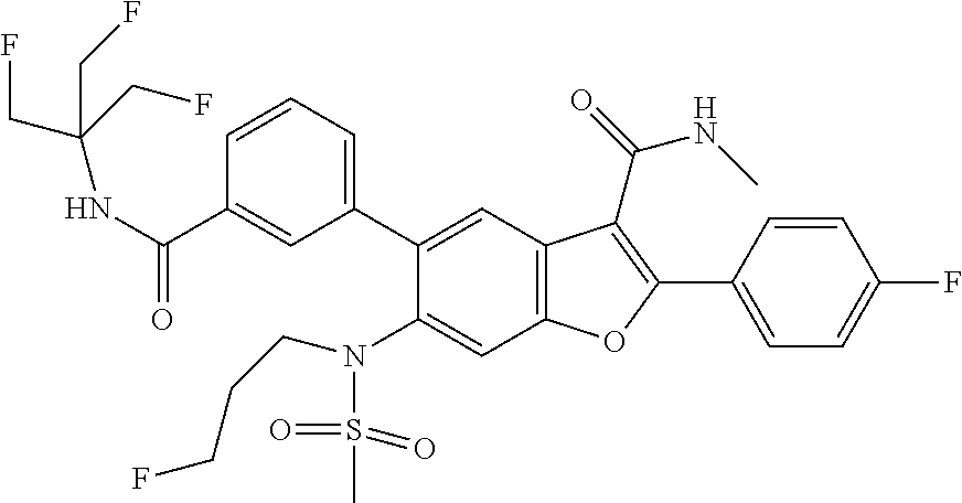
C1=CC(C2=C(C(=O)NC)C3=C(C=C(N(S(C)(=O)=O)CCCF)C(C4=CC=CC(C(NC(CF)(CF)CF)=O)=C4)=C3)O2)=CC=C1F
